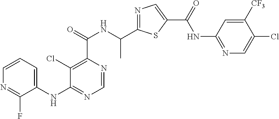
N1=C(C(NC(C2=C(Cl)C(NC3=CC=CN=C3F)=NC=N2)=O)C)SC(C(=O)NC2=NC=C(Cl)C([CF3])=C2)=C1
